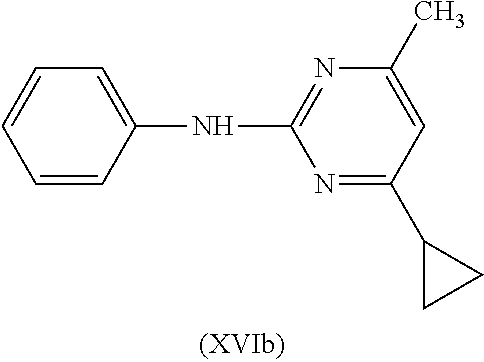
C1=C(NC2=NC(C)=CC(C3CC3)=N2)C=CC=C1
